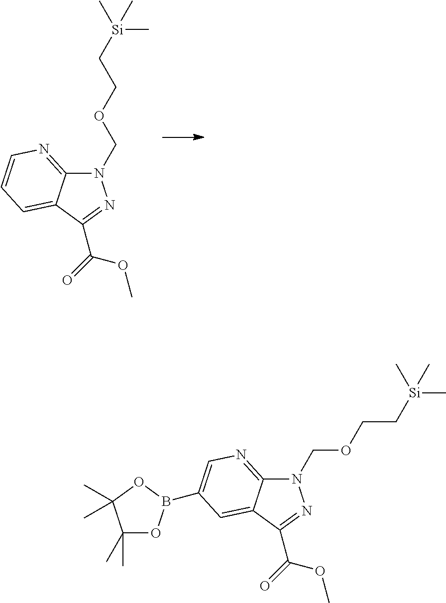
N1(COCC[Si](C)(C)C)C2=NC=CC=C2C(C(=O)OC)=N1.N1(COCC[Si](C)(C)C)C2=NC=C(B3OC(C)(C)C(C)(C)O3)C=C2C(C(=O)OC)=N1
